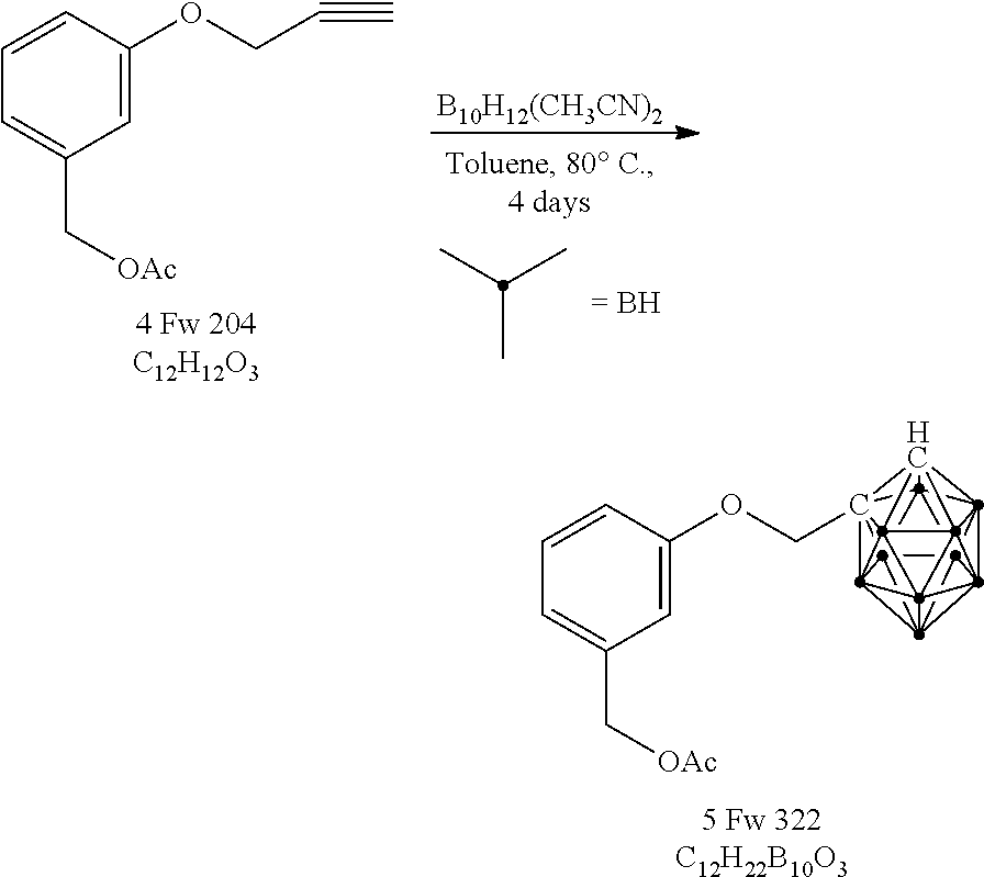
C1234(COC5=CC(C[OAc])=CC=C5)C567C189C51%10C85%11C18%12C1%13%14C58%15C21(C39%11%15)C46%13C7%10%12%14.C1=CC(OCC#C)=CC(C[OAc])=C1.CC(C)C.[B10H12(CH3CN)2]
